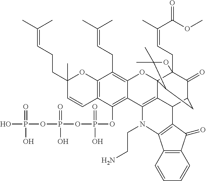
C12=C(C=CC(CCC=C(C)C)(C)O1)C(OP(OP(OP(O)(=O)O)(=O)O)(=O)O)=C1C(=C2CC=C(C)C)OC23C4(CC=C(C)C(OC)=O)C(=O)C(CC2C(C)(C)O4)C2C3=C1N(CCN)C1=C2C(=O)C2=C1C=CC=C2
